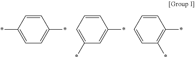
C1=CC(*)=CC=C1*.C1=CC=C(*)C=C1*.C1=CC=CC(*)=C1*
